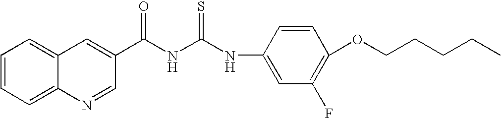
C1(C(NC(NC2=CC(F)=C(OCCCCC)C=C2)=S)=O)=CC2=CC=CC=C2N=C1
